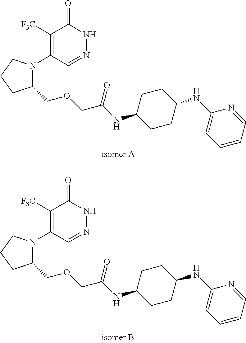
C1([F3C])=C(N2C(COCC(=O)NC3CCC(NC4=CC=CC=N4)CC3)CCC2)C=NNC1=O.C1([F3C])=C(N2C(COCC(=O)NC3CCC(NC4=CC=CC=N4)CC3)CCC2)C=NNC1=O
